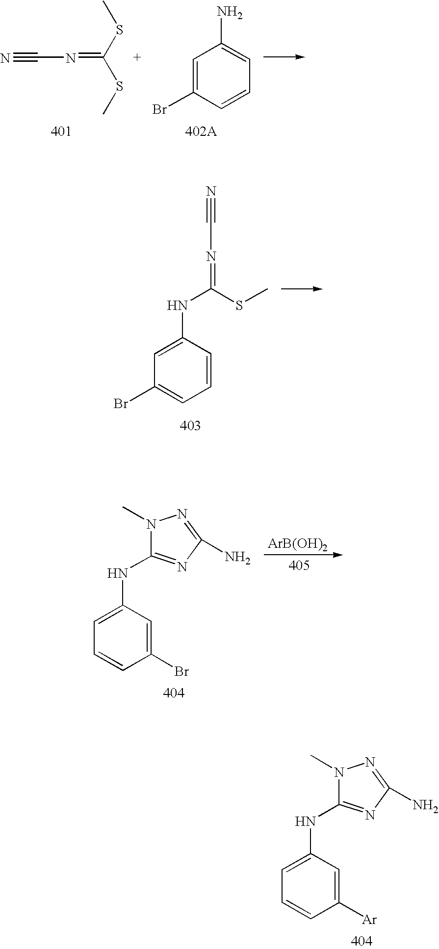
C1=C(Br)C=CC=C1N.N#CN=C(SC)SC.N#CN=C(NC1=CC(Br)=CC=C1)SC.[ArB(OH)2].C1(NC2=NC(N)=NN2C)=CC=CC(Br)=C1.C1(NC2=NC(N)=NN2C)=CC=CC([Ar])=C1
